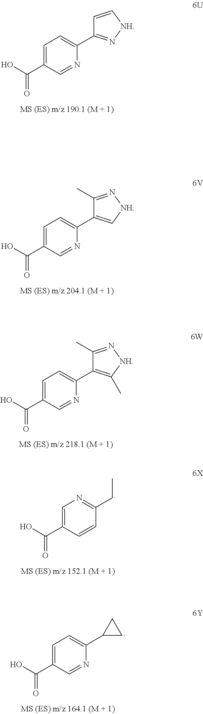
C1=C(C(O)=O)C=NC(C2=N[NH]C=C2)=C1.C1=C(C(O)=O)C=NC(C2=C[NH]N=C2C)=C1.C1=C(C(O)=O)C=NC(C2=C(C)[NH]N=C2C)=C1.C1=C(C(O)=O)C=CC(CC)=N1.C1=C(C(O)=O)C=NC(C2CC2)=C1
